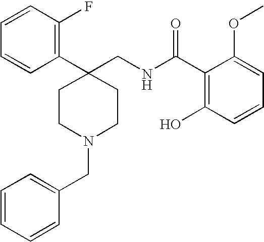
C(N1CCC(C2=C(F)C=CC=C2)(CNC(C2=C(O)C=CC=C2OC)=O)CC1)C1=CC=CC=C1
